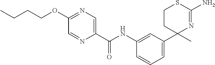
C1(NC(C2=CN=C(OCCCC)C=N2)=O)=CC(C2(C)N=C(N)SCC2)=CC=C1
